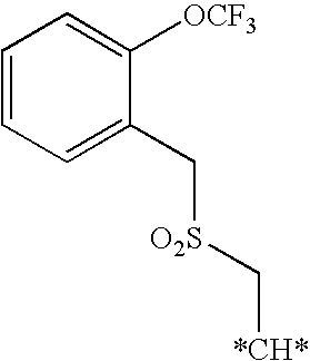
C1=CC=C(C[O2S]C[*CH*])C([OCF3])=C1
